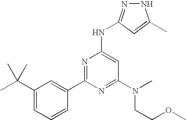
N1N=C(NC2=CC(N(CCOC)C)=NC(C3=CC(C(C)(C)C)=CC=C3)=N2)C=C1C
